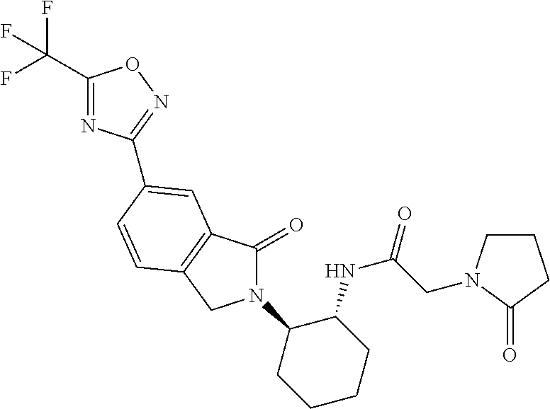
C1(C(F)(F)F)=NC(C2=CC3=C(CN(C4CCCCC4NC(=O)CN4CCCC4=O)C3=O)C=C2)=NO1
